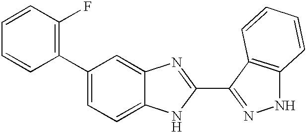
C1(C2=C(F)C=CC=C2)=CC=C2C(=C1)N=C(C1=NNC3=C1C=CC=C3)N2
